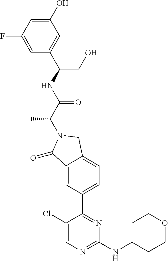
C1(=O)C2=CC(C3=NC(NC4CCOCC4)=NC=C3Cl)=CC=C2CN1C(C(=O)NC(C1=CC(O)=CC(F)=C1)CO)C
